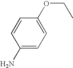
C1=CC(N)=CC=C1OCC
